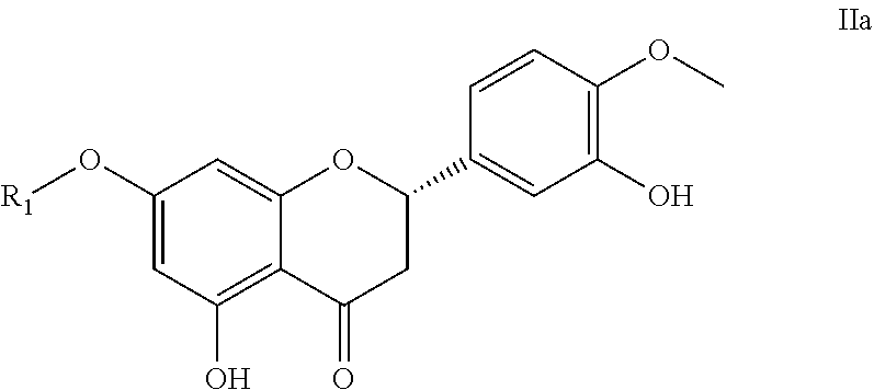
C1(O[R1])=CC(O)=C2C(=C1)OC(C1=CC(O)=C(OC)C=C1)CC2=O
